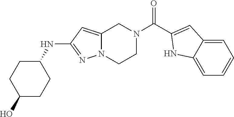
C1=C2CN(C(C3=CC4=CC=CC=C4N3)=O)CCN2N=C1NC1CCC(O)CC1
